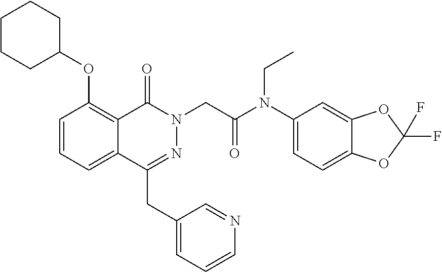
C1=CC=C2C(=C1OC1CCCCC1)C(=O)N(CC(=O)N(C1=CC=C3C(=C1)OC(F)(F)O3)CC)N=C2CC1=CC=CN=C1
